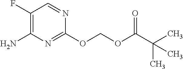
C1(F)=C(N)N=C(OCOC(C(C)(C)C)=O)N=C1
